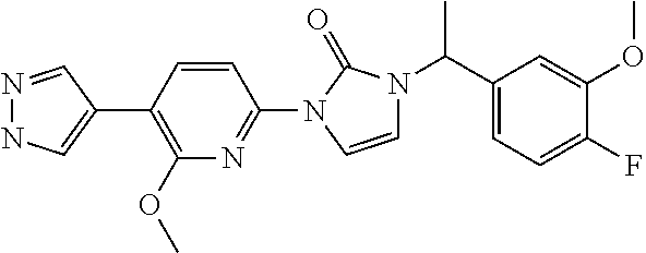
N1=CC(C2=C(OC)N=C(N3C=CN(C(C4=CC=C(F)C(OC)=C4)C)C3=O)C=C2)=CN1
